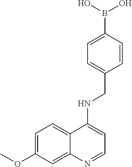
B(O)(C1=CC=C(CNC2=CC=NC3=CC(OC)=CC=C23)C=C1)O
